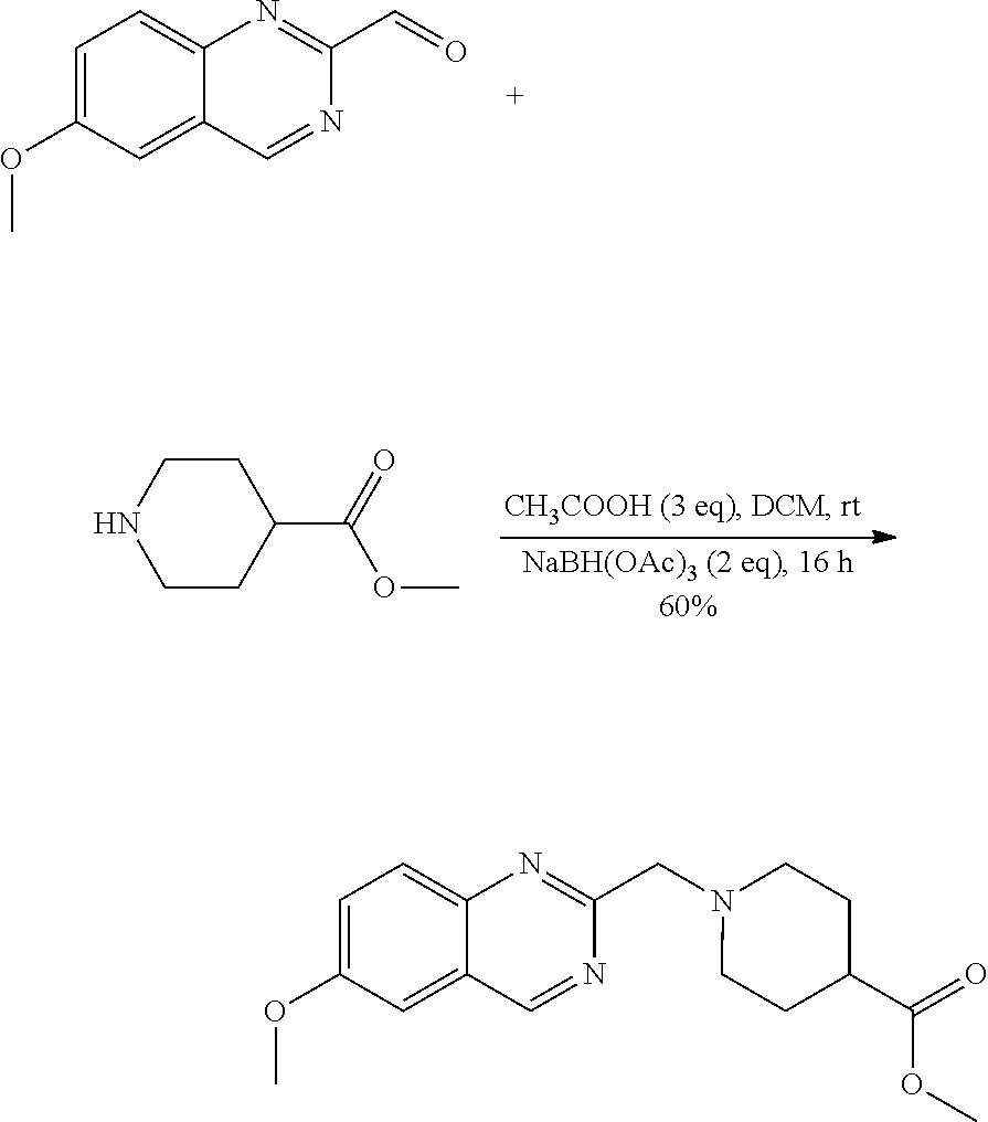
C1=C(OC)C=C2C(=C1)N=C(C=O)N=C2.C1CNCCC1C(=O)OC.C1=C(OC)C=C2C(=C1)N=C(CN1CCC(C(=O)OC)CC1)N=C2
